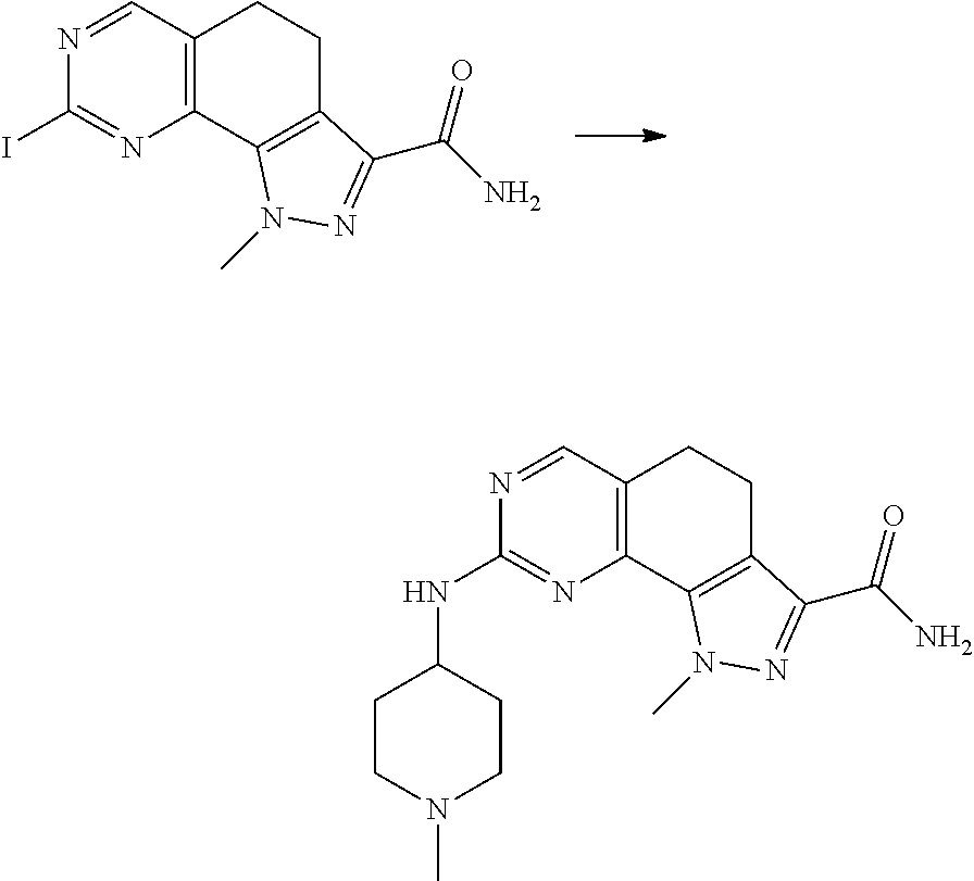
C12=C(C3=C(CC1)C(C(N)=O)=NN3C)N=C(I)N=C2.C12=C(C3=C(CC1)C(C(N)=O)=NN3C)N=C(NC1CCN(C)CC1)N=C2
